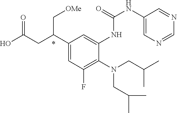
N(CC(C)C)(CC(C)C)C1=C(F)C=C(C(CC(O)=O)C[OMe])C=C1NC(=O)NC1=CN=CN=C1
